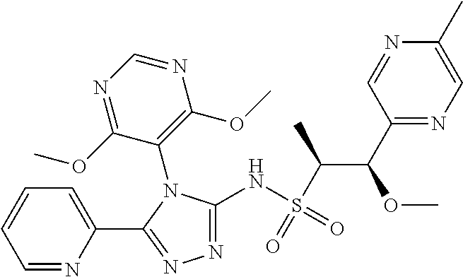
C1(NS(C(C(C2=NC=C(C)N=C2)OC)C)(=O)=O)=NN=C(C2=CC=CC=N2)N1C1=C(OC)N=CN=C1OC
